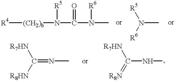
C(=NC)([R8HN])[R7HN].C(NC)(=[R8N])[R7HN].[R4][(CH2)b]N(C(N(C)[R6])=O)[R5].N(C)([R6])[R5]
